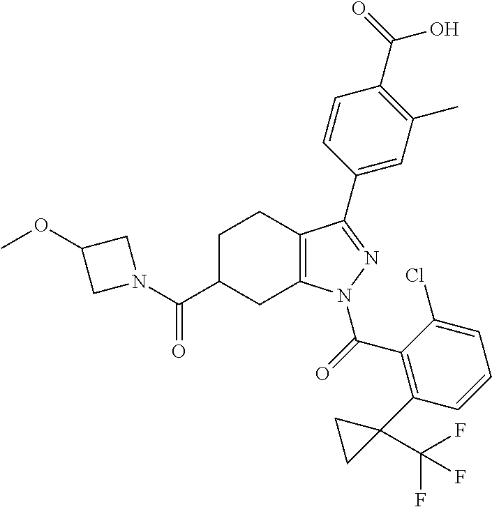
C1C(C(=O)N2CC(OC)C2)CC2=C(C1)C(C1=CC(C)=C(C(O)=O)C=C1)=NN2C(=O)C1=C(C2(C(F)(F)F)CC2)C=CC=C1Cl
